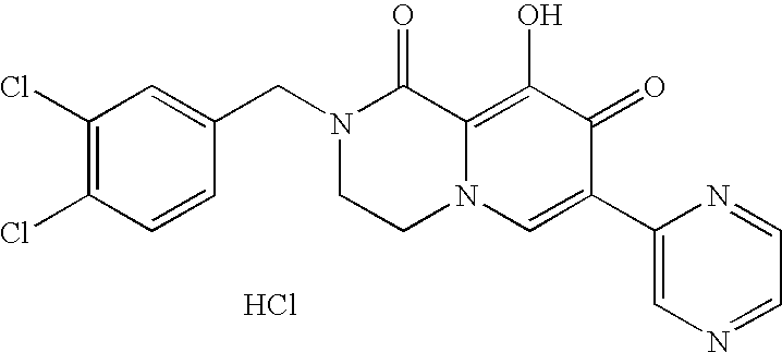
C1=C(CN2CCN3C(=C(O)C(=O)C(C4=CN=CC=N4)=C3)C2=O)C=CC(Cl)=C1Cl.Cl
